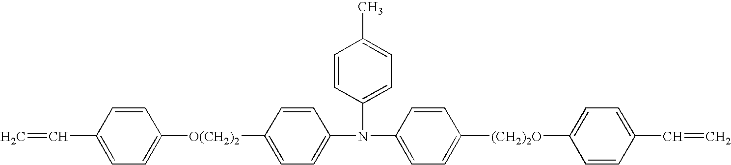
C=CC1=CC=C([O(CH2)2]C2=CC=C(N(C3=CC=C([(CH2)2O]C4=CC=C(C=C)C=C4)C=C3)C3=CC=C(C)C=C3)C=C2)C=C1
